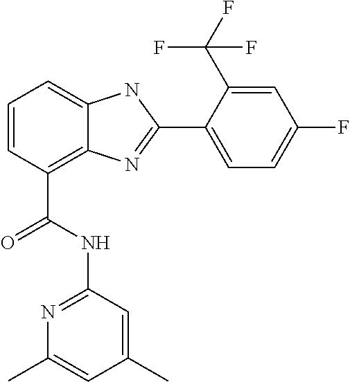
C1=CC(C(NC2=NC(C)=CC(C)=C2)=O)=C2C(=C1)NC(C1=CC=C(F)C=C1C(F)(F)F)=N2
